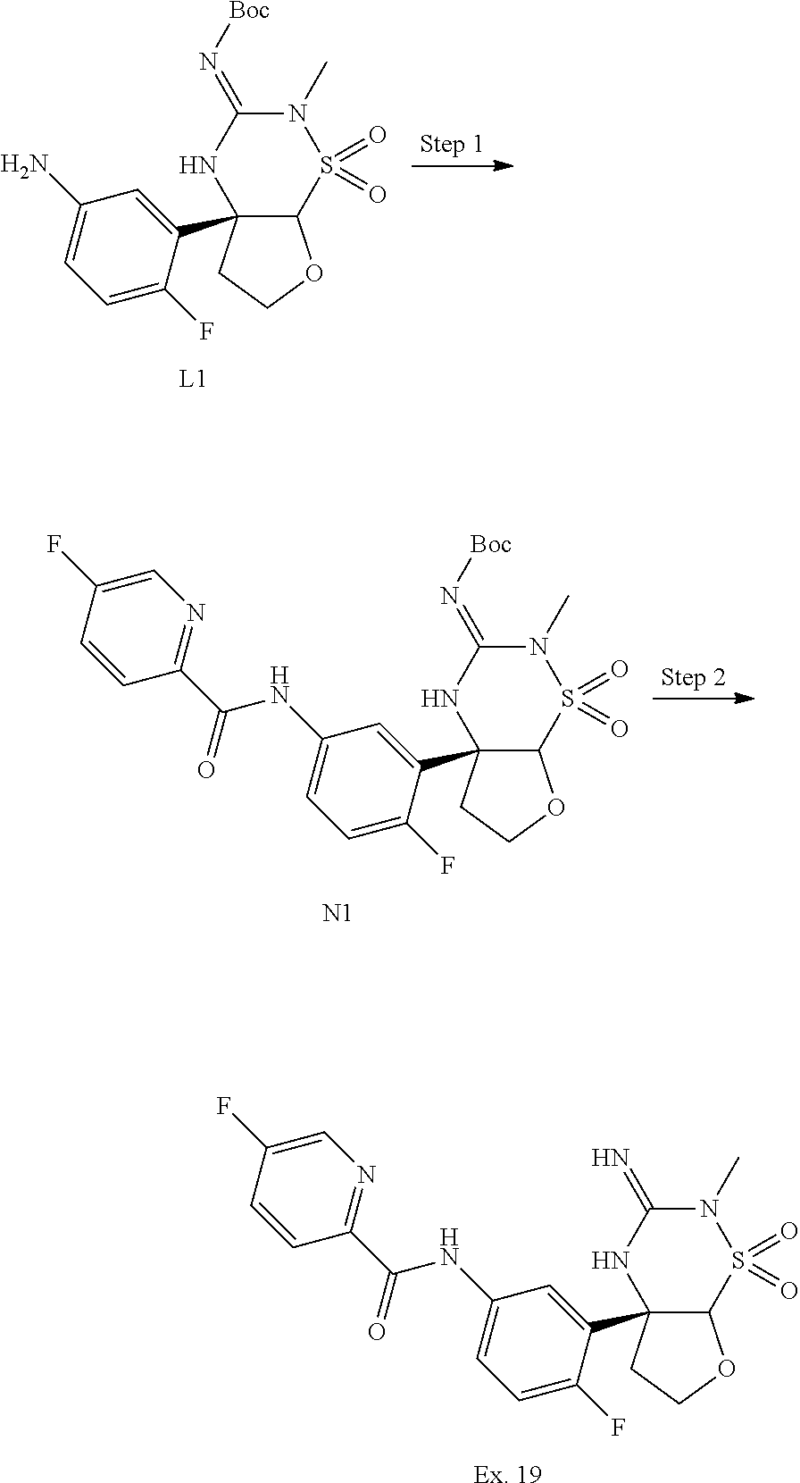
C12(C3=CC(N)=CC=C3F)C(S(=O)(=O)N(C)C(=N[Boc])N1)OCC2.C12(C3=CC(NC(=O)C4=NC=C(F)C=C4)=CC=C3F)C(S(=O)(=O)N(C)C(=N[Boc])N1)OCC2.[N1].C12(C3=CC(NC(=O)C4=NC=C(F)C=C4)=CC=C3F)C(S(=O)(=O)N(C)C(=N)N1)OCC2.[Ex. 19]
